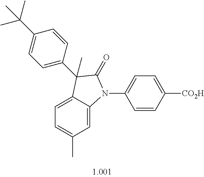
C1=C2C(=CC(C)=C1)N(C1=CC=C([CO2H])C=C1)C(=O)C2(C)C1=CC=C(C(C)(C)C)C=C1
